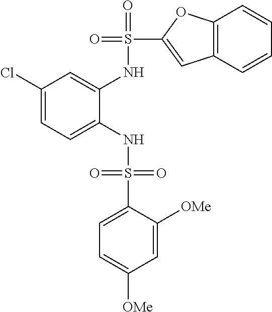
C1(Cl)=CC=C(NS(=O)(=O)C2=CC=C([OMe])C=C2[OMe])C(NS(=O)(C2=CC3=C(O2)C=CC=C3)=O)=C1
